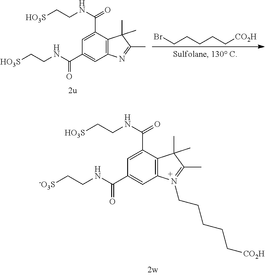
C12=C(C(C(NCC[HO3S])=O)=CC(C(NCC[-O3S])=O)=C1)C(C)(C)C(C)=N2CCCCC[CO2H].C12=C(C(C(NCC[HO3S])=O)=CC(C(NCC[HO3S])=O)=C1)C(C)(C)C(C)=N2.BrCCCCC[CO2H]
